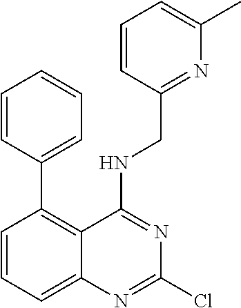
C1=CC=C2C(=C1C1=CC=CC=C1)C(NCC1=NC(C)=CC=C1)=NC(Cl)=N2
